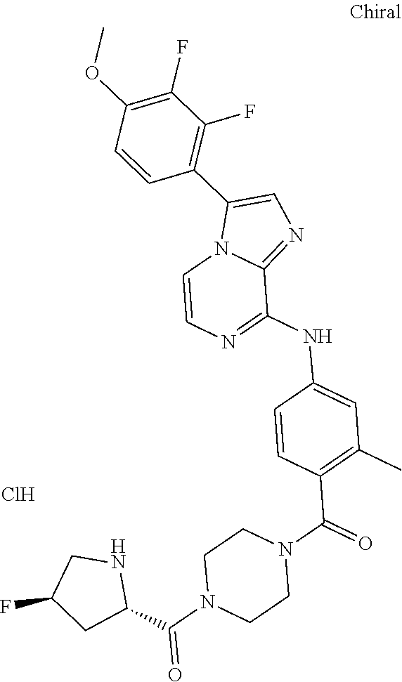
C1=CC(C(=O)N2CCN(C(C3NCC(F)C3)=O)CC2)=C(C)C=C1NC1=NC=CN2C1=NC=C2C1=C(F)C(F)=C(OC)C=C1.Cl
